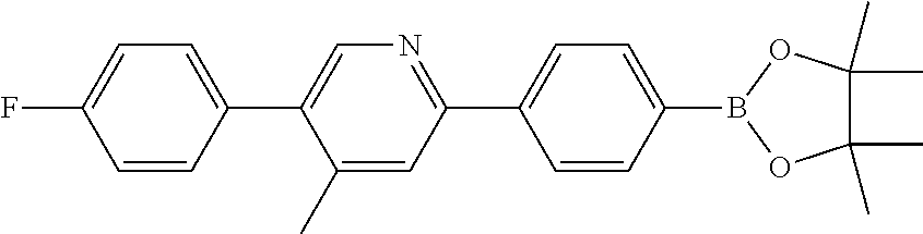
C1=CC(C2=CN=C(C3=CC=C(B4OC(C)(C)C(C)(C)O4)C=C3)C=C2C)=CC=C1F
